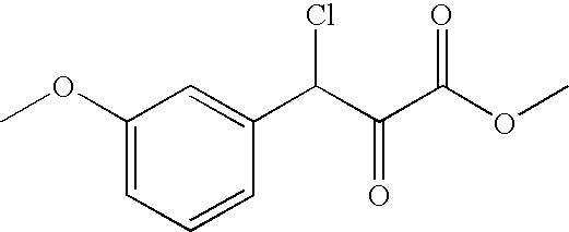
C1(OC)=CC=CC(C(C(C(OC)=O)=O)Cl)=C1
